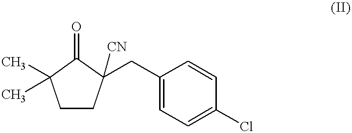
C1CC(CC2=CC=C(Cl)C=C2)([CN])C(=O)C1(C)C
